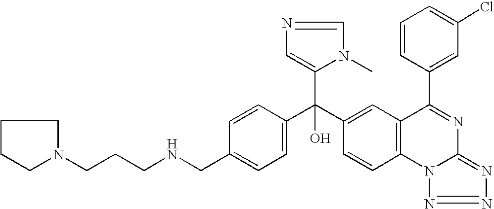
C1=C(CNCCCN2CCCC2)C=CC(C(C2=CC3=C(C=C2)N2C(=NN=N2)N=C3C2=CC(Cl)=CC=C2)(C2=CN=CN2C)O)=C1
